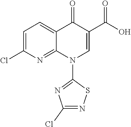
C1=C(Cl)N=C2C(=C1)C(=O)C(C(O)=O)=CN2C1=NC(Cl)=NS1
